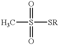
CS(=O)(=O)[SR]
